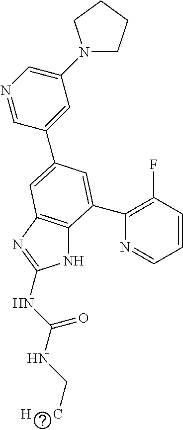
N1C2=C(N=C1NC(NC[H      C])=O)C=C(C1=CC(N3CCCC3)=CN=C1)C=C2C1=C(F)C=CC=N1
